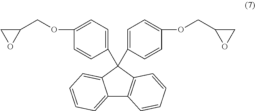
C12=CC=CC=C1C(C1=CC=C(OCC3CO3)C=C1)(C1=CC=C(OCC3CO3)C=C1)C1=C2C=CC=C1
